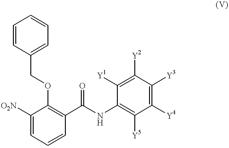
C1([O2N])=CC=CC(C(NC2=C([Y5])C([Y4])=C([Y3])C([Y2])=C2[Y1])=O)=C1OCC1=CC=CC=C1
